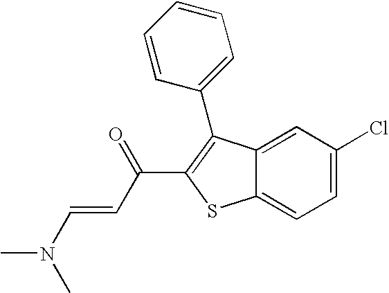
C12=CC(Cl)=CC=C1SC(C(C=CN(C)C)=O)=C2C1=CC=CC=C1
